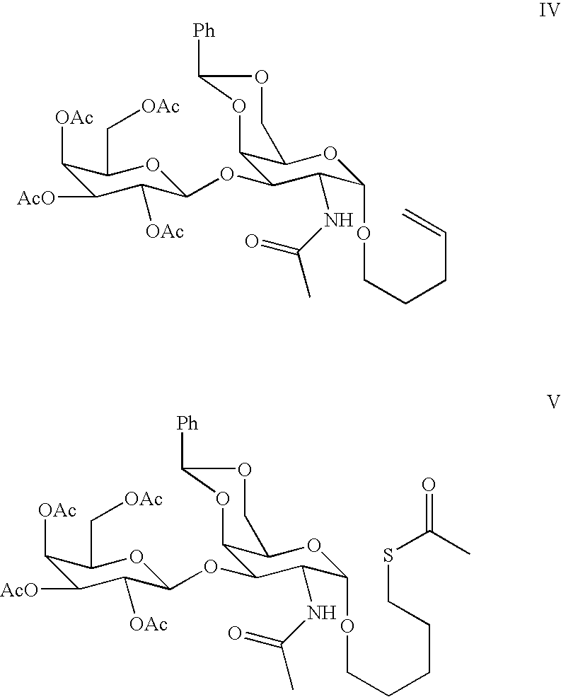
C1([OAc])C([AcO])C([OAc])C(OC2C3C(OC(OCCCC=C)C2NC(C)=O)COC([Ph])O3)OC1C[OAc].C1([OAc])C([AcO])C([OAc])C(OC2C3C(OC(OCCCCCSC(=O)C)C2NC(C)=O)COC([Ph])O3)OC1C[OAc]
